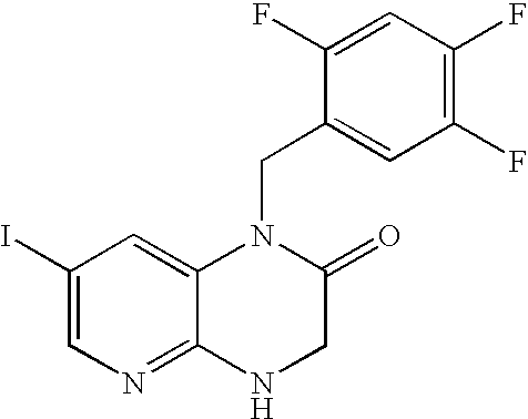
IC1=CN=C2C(=C1)N(CC1=CC(F)=C(F)C=C1F)C(=O)CN2
